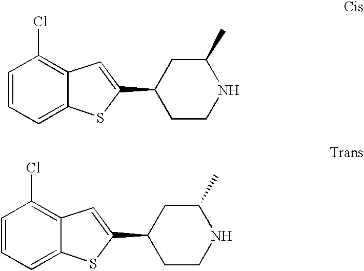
C1=CC=C2C(=C1Cl)C=C(C1CCNC(C)C1)S2.C1=CC=C2C(=C1Cl)C=C(C1CCNC(C)C1)S2
